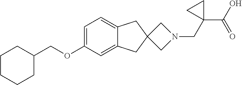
C1=C(OCC2CCCCC2)C=C2C(=C1)CC1(C2)CN(CC2(C(O)=O)CC2)C1
